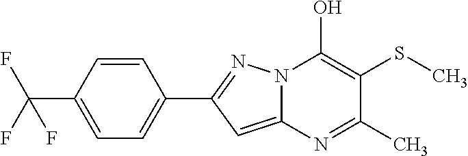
C12=CC(C3=CC=C(C(F)(F)F)C=C3)=NN1C(O)=C(SC)C(C)=N2
